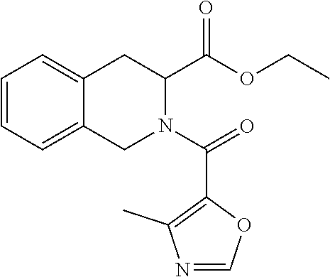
C1=CC=C2C(=C1)CC(C(OCC)=O)N(C(=O)C1=C(C)N=CO1)C2
